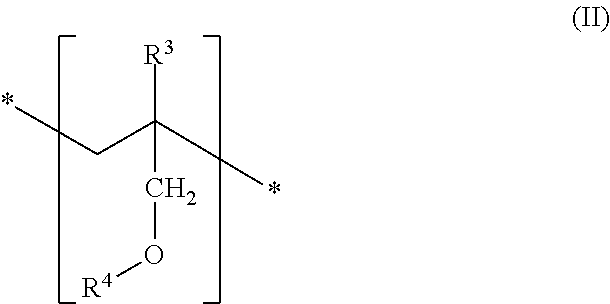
*CC(*)(CO[R4])[R3]
